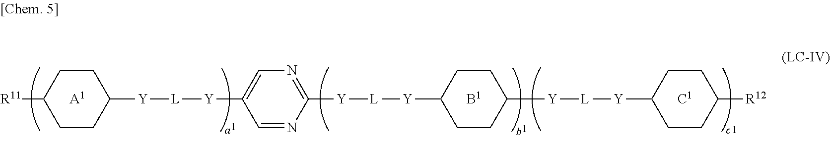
[R11]C1CCC([Y][L][Y]C2=CN=C([Y][L][Y]C3CCC([Y][L][Y]C4CCC([R12])CC4)CC3)N=C2)CC1.[A1]
